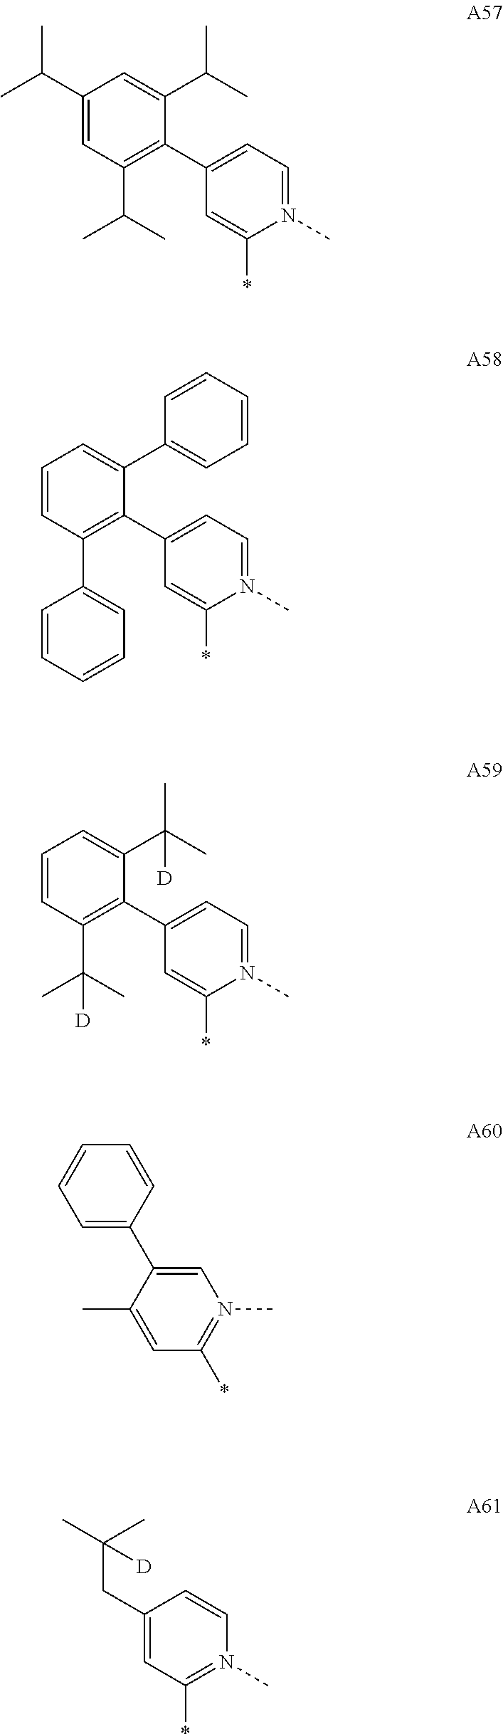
C1(C(C)C)=CC(C(C)C)=C(C2=CC=N(C)C(*)=C2)C(C(C)C)=C1.C1=CC(C2=CC=CC=C2)=C(C2=CC=N(C)C(*)=C2)C(C2=CC=CC=C2)=C1.C1=CC(C(C)(C)[D])=C(C2=CC=N(C)C(*)=C2)C(C(C)(C)[D])=C1.C1=C(C2=CC=CC=C2)C(C)=CC(*)=N1C.C1(CC(C)(C)[D])=CC(*)=N(C)C=C1
